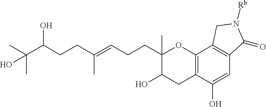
C12=C(C(O)=CC3=C1CN([Rb])C3=O)CC(O)C(C)(CCC=C(CCC(C(C)(C)O)O)C)O2
